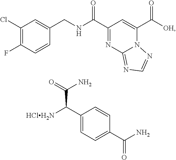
C1(Cl)=C(F)C=CC(CNC(C2=NC3=NC=NN3C(C([OH])=O)=C2)=O)=C1.[HClH2N]C(C1=CC=C(C(N)=O)C=C1)C(=O)N
